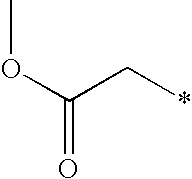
COC(C*)=O
